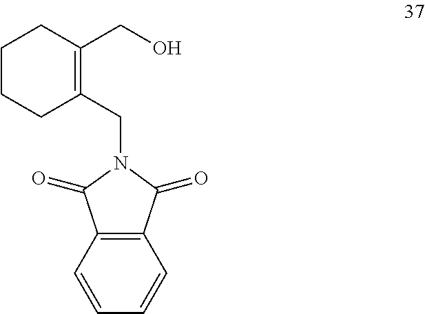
C1CCC(CN2C(=O)C3=C(C2=O)C=CC=C3)=C(CO)C1
